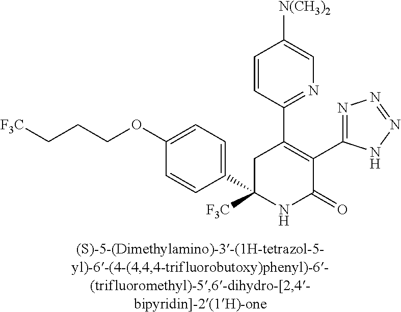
C1(C2=C(C3=NN=NN3)C(=O)NC(C3=CC=C(OCCC[F3C])C=C3)([F3C])C2)=NC=C([N(CH3)2])C=C1
